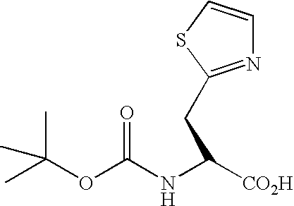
CC(OC(NC([CO2H])CC1=NC=CS1)=O)(C)C
